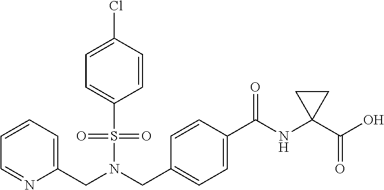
C1=CC=C(CN(S(=O)(=O)C2=CC=C(Cl)C=C2)CC2=CC=C(C(=O)NC3(C(=O)O)CC3)C=C2)N=C1
